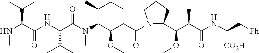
N1(C(CC(C(N(C(C(NC(C(NC)C(C)C)=O)C(C)C)=O)C)C(C)CC)OC)=O)C(C(C(C(NC(C[Ph])[CO2H])=O)C)OC)CCC1
